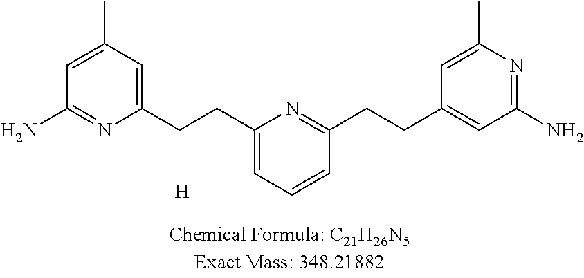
C1=C(C)C=C(CCC2=CC=CC(CCC3=CC(N)=NC(C)=C3)=N2)N=C1N.[H]
